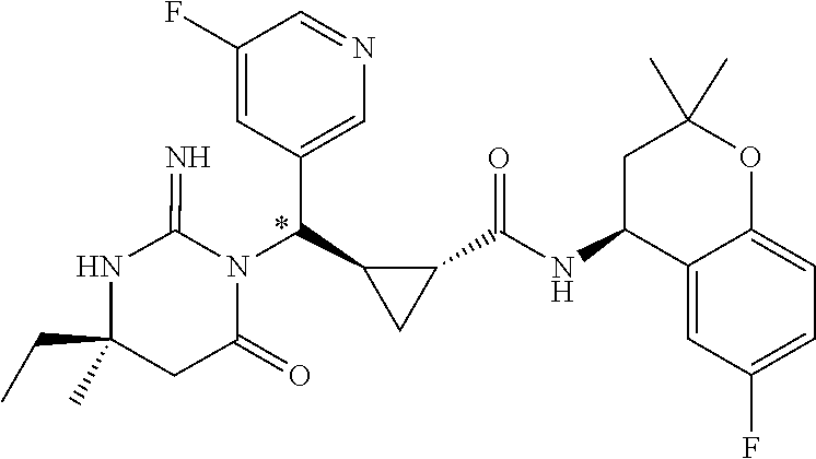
N1C(CC)(C)CC(=O)N(C(C2=CN=CC(F)=C2)C2C(C(NC3C4=CC(F)=CC=C4OC(C)(C)C3)=O)C2)C1=N
